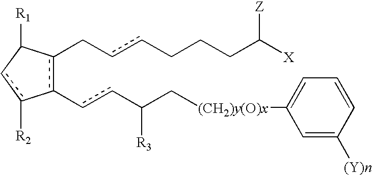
c1(-ccC(C[(CH2)y(O)x]C2=CC=CC([(Y)n])=C2)[R3])c(CccCCCC([X])[Z])C([R1])cc-1[R2]
